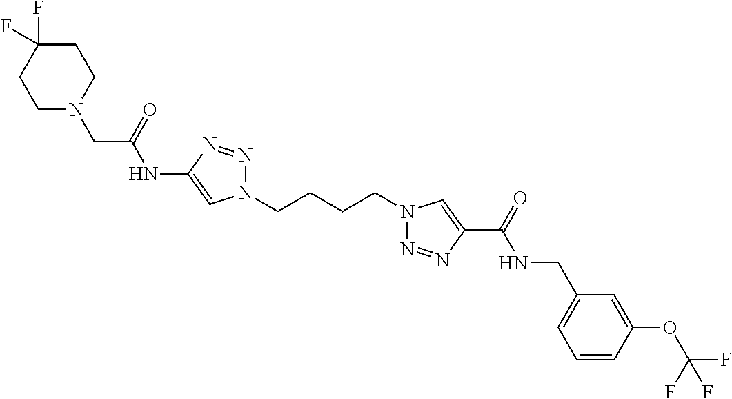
C1(NC(CN2CCC(F)(F)CC2)=O)=CN(CCCCN2N=NC(C(=O)NCC3=CC=CC(OC(F)(F)F)=C3)=C2)N=N1
